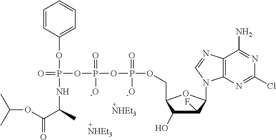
C1=CC(OP(NC(C(OC(C)C)=O)C)(OP(OP(OCC2C(O)C(F)C(N3C4=C(C(N)=NC(Cl)=N4)N=C3)O2)(=O)[-O])(=O)[-O])=O)=CC=C1
